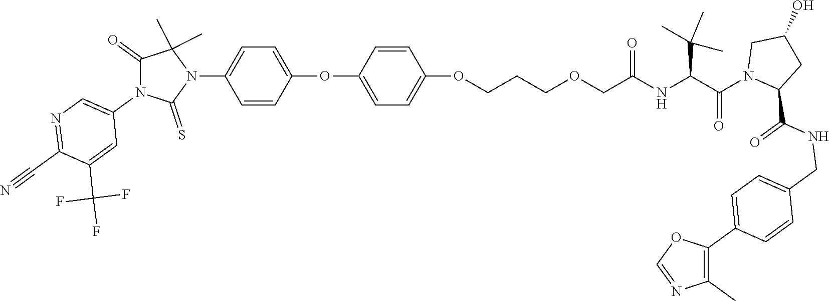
C1=C(OC2=CC=C(OCCCOCC(NC(C(N3CC(O)CC3C(NCC3=CC=C(C4=C(C)N=CO4)C=C3)=O)=O)C(C)(C)C)=O)C=C2)C=CC(N2C(C)(C)C(=O)N(C3=CN=C(C#N)C(C(F)(F)F)=C3)C2=S)=C1
